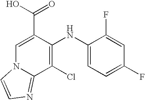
C1(NC2=C(Cl)C3=NC=CN3C=C2C(O)=O)=CC=C(F)C=C1F
